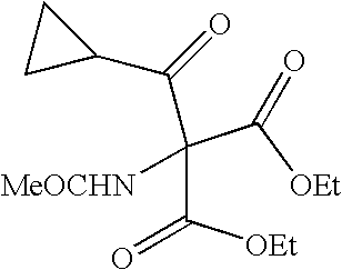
C(C([OEt])=O)(C([OEt])=O)([MeOCHN])C(=O)C1CC1
